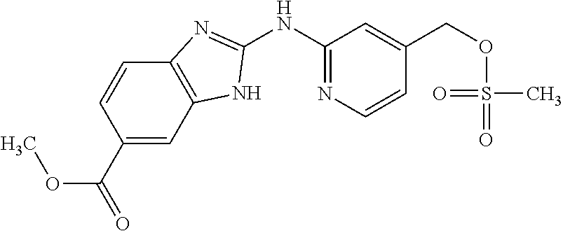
C12=C(C=C(C(=O)OC)C=C1)NC(NC1=NC=CC(COS(=O)(=O)C)=C1)=N2
